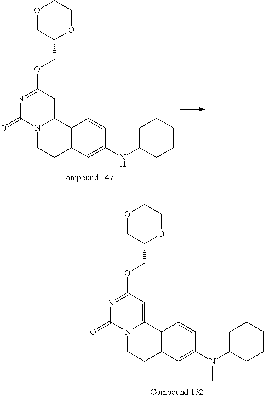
C12=C(C=C(NC3CCCCC3)C=C1)CCN1C2=CC(OCC2OCCOC2)=NC1=O.C12=C(C=C(N(C3CCCCC3)C)C=C1)CCN1C2=CC(OCC2OCCOC2)=NC1=O
